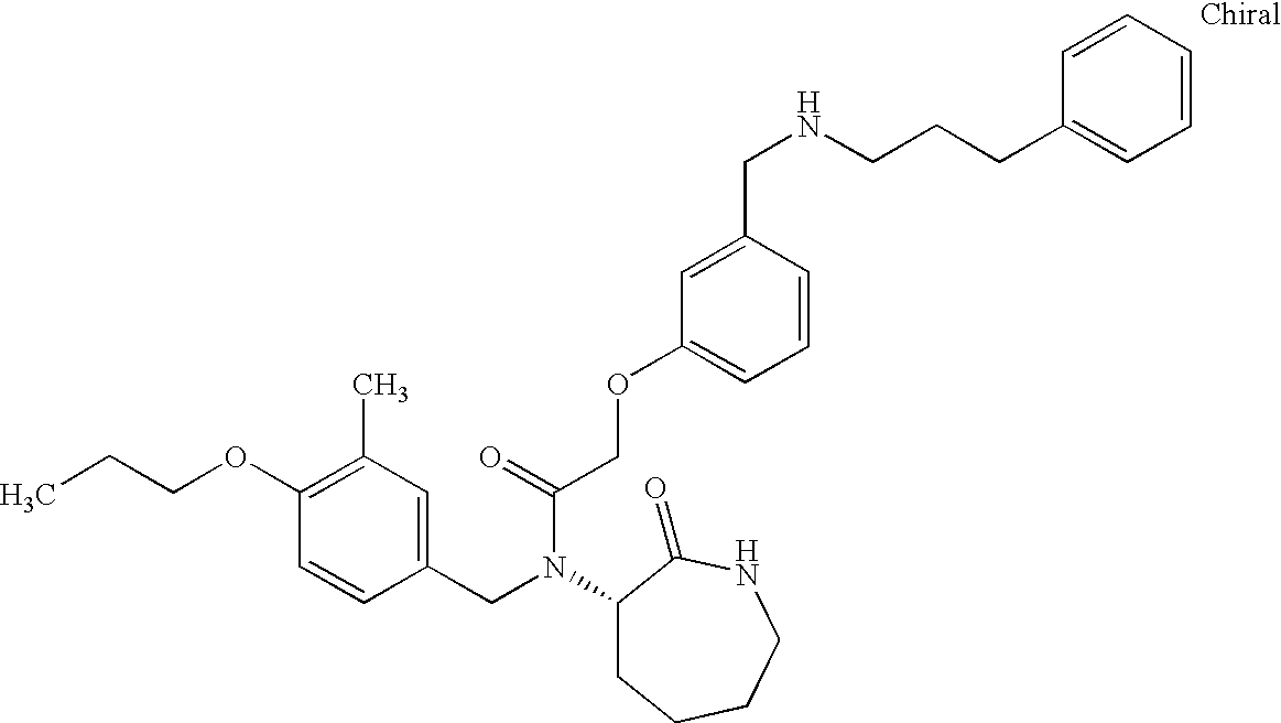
C1(OCCC)=C(C)C=C(CN(C2CCCCNC2=O)C(COC2=CC=CC(CNCCCC3=CC=CC=C3)=C2)=O)C=C1
